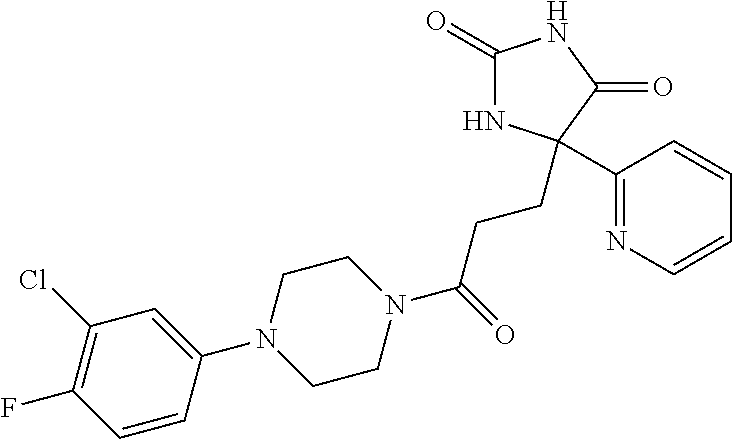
C1(=O)NC(C2=NC=CC=C2)(CCC(N2CCN(C3=CC(Cl)=C(F)C=C3)CC2)=O)C(=O)N1
